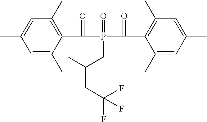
C1=C(C)C(C(P(C(C2=C(C)C=C(C)C=C2C)=O)(=O)CC(CC(F)(F)F)C)=O)=C(C)C=C1C
